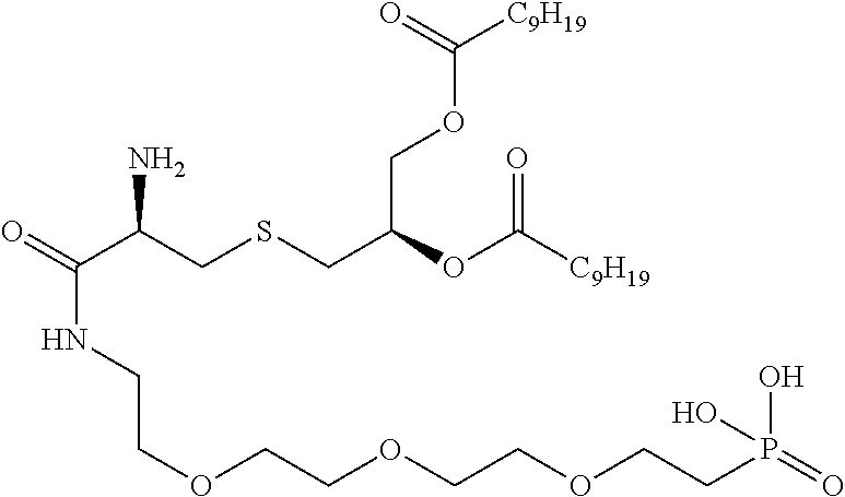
C(C(CSCC(COC([C9H19])=O)OC([C9H19])=O)N)(=O)NCCOCCOCCOCCP(O)(O)=O
